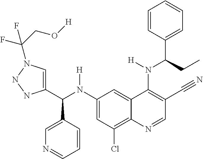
C1(N(C(C2=CN(C(CO[H])(F)F)NN2)C2=CN=CC=C2)[H])=CC(Cl)=C2C(=C1)C(N(C(C1=CC=CC=C1)CC)[H])=C(C#N)C=N2
